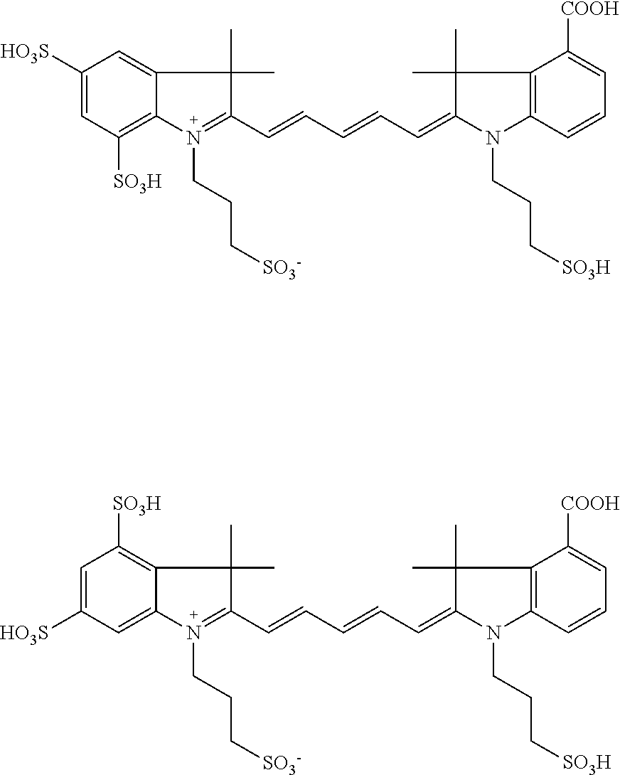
C1([HO3S])=CC([SO3H])=C2C(=C1)C(C)(C)C(C=CC=CC=C1C(C)(C)C3=C(C=CC=C3[COOH])N1CCC[SO3H])=N2CCC[SO3-].C1=C([HO3S])C=C2C(=C1[SO3H])C(C)(C)C(C=CC=CC=C1C(C)(C)C3=C(C=CC=C3[COOH])N1CCC[SO3H])=N2CCC[SO3-]
